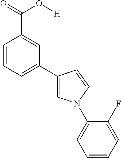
C1=CC=C(C2=CN(C3=CC=CC=C3F)C=C2)C=C1C(=O)O[H]
